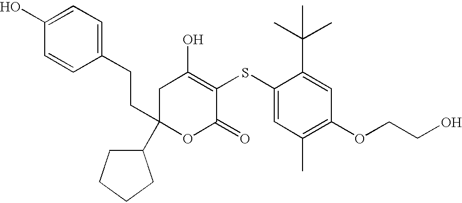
C1(C2(CCC3=CC=C(O)C=C3)OC(=O)C(SC3=CC(C)=C(OCCO)C=C3C(C)(C)C)=C(O)C2)CCCC1
